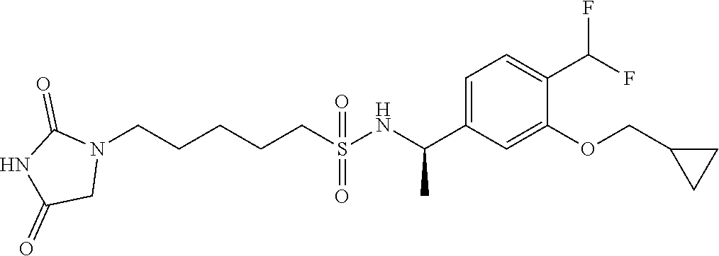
N1(CCCCCS(NC(C2=CC=C(C(F)F)C(OCC3CC3)=C2)C)(=O)=O)C(=O)NC(=O)C1
